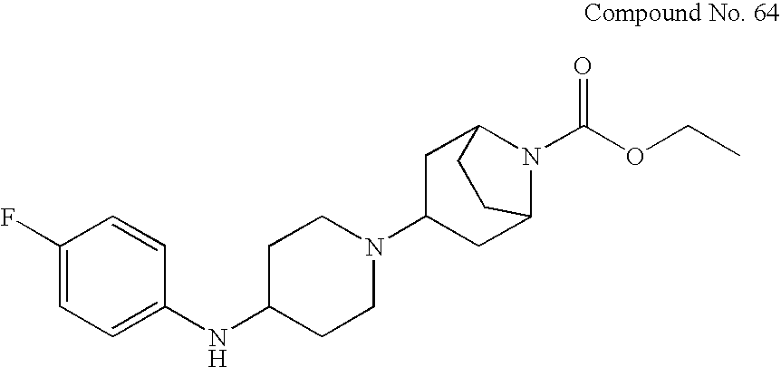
C1(N2CCC(NC3=CC=C(F)C=C3)CC2)CC2N(C(OCC)=O)C(C1)CC2
